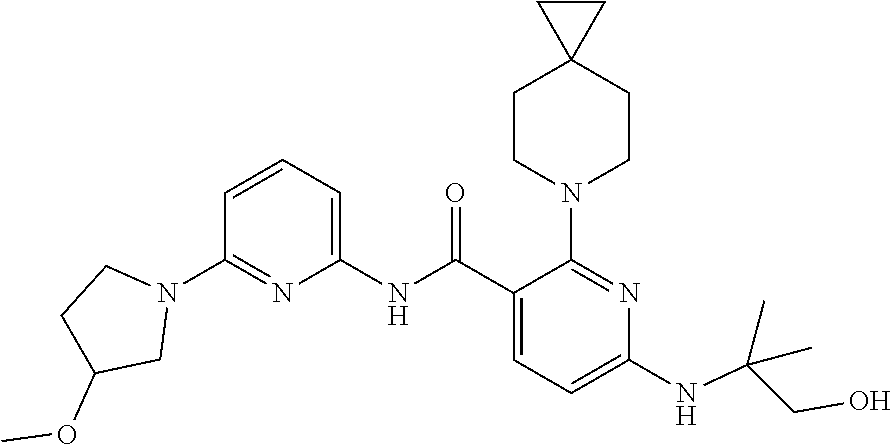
C1(NC(C2=CC=C(NC(CO)(C)C)N=C2N2CCC3(CC2)CC3)=O)=CC=CC(N2CCC(OC)C2)=N1
